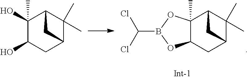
C1(O)C(C)(O)C2C(C)(C)C(C1)C2.C12C(C)(OB(C(Cl)Cl)O1)C1C(C)(C)C(C2)C1
